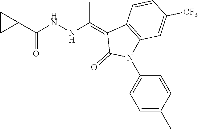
CC(=C1C(=O)N(C2=CC=C(C)C=C2)C2=C1C=CC([CF3])=C2)NNC(C1CC1)=O
